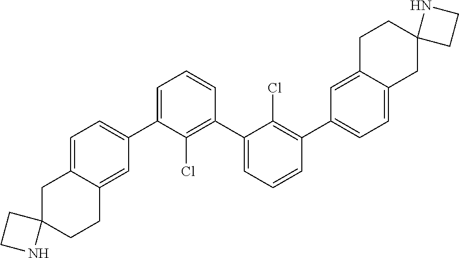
C1=C(C2=CC=C3C(=C2)CCC2(C3)CCN2)C(Cl)=C(C2=CC=CC(C3=CC=C4C(=C3)CCC3(C4)CCN3)=C2Cl)C=C1
